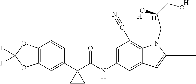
C1=C(NC(C2(C3=CC4=C(C=C3)OC(F)(F)O4)CC2)=O)C=C2C(=C1C#N)N(CC(CO)O)C(C(C)(C)C)=C2.[H].[H].[H]
